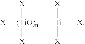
[X][(TiO)n]([X])([X])[Ti]([X])([X])[X]
